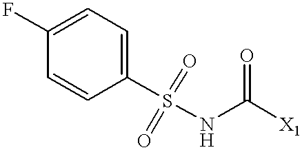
S(NC([X1])=O)(C1=CC=C(F)C=C1)(=O)=O
